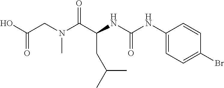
C(C(NC(=O)NC1=CC=C(Br)C=C1)C(N(CC(O)=O)C)=O)C(C)C
